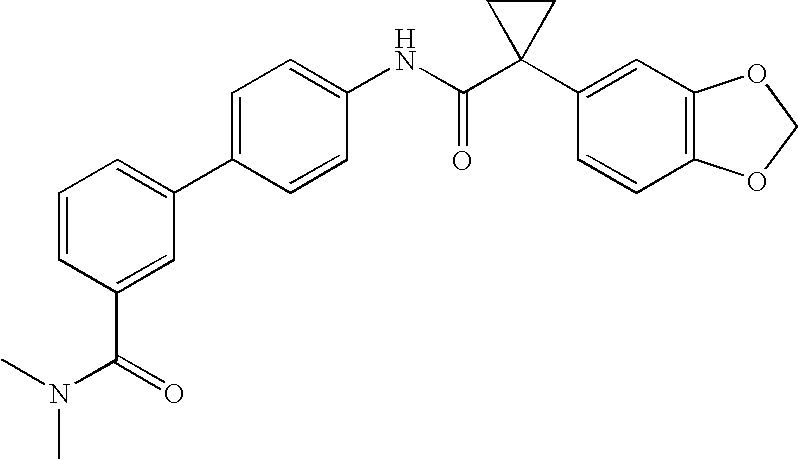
C1=C(C2=CC=CC(C(N(C)C)=O)=C2)C=CC(NC(C2(C3=CC4=C(C=C3)OCO4)CC2)=O)=C1
